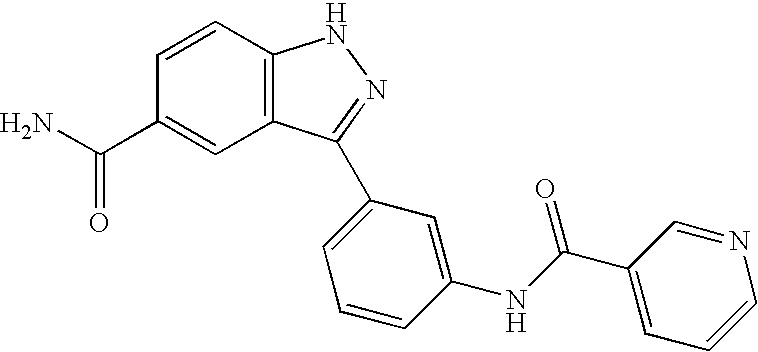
C(C1=CC2=C(C=C1)NN=C2C1=CC=CC(NC(C2=CC=CN=C2)=O)=C1)(N)=O
